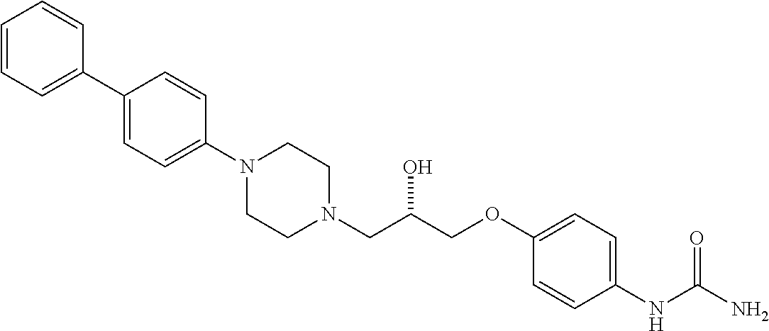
C1(C2=CC=CC=C2)=CC=C(N2CCN(CC(COC3=CC=C(NC(N)=O)C=C3)O)CC2)C=C1
